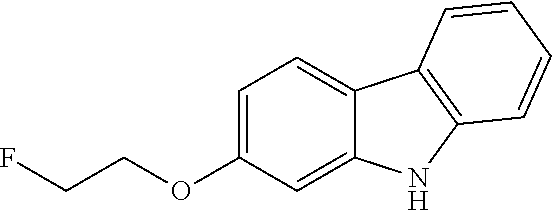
FCCOC1=CC=C2C(=C1)NC1=C2C=CC=C1
